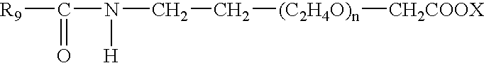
C([R9])(N(CC[(C2H4O)n][CH2COOX])[H])=O
